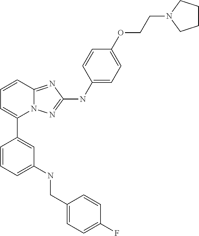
C1=CC2=NC(NC3=CC=C(OCCN4CCCC4)C=C3)=NN2C(C2=CC(NCC3=CC=C(F)C=C3)=CC=C2)=C1
